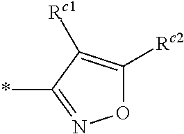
O1C([Rc2])=C([Rc1])C(*)=N1
